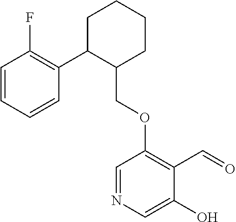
C1C(C2=C(F)C=CC=C2)C(COC2=C(C=O)C(O)=CN=C2)CCC1
